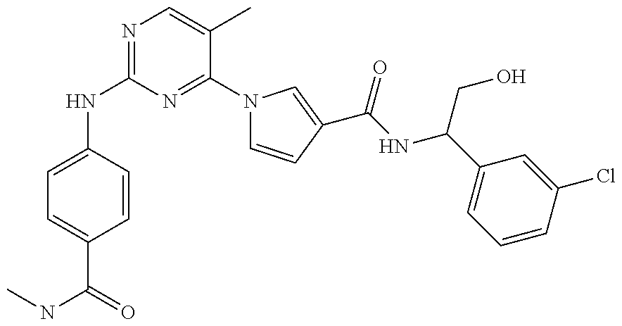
N(C1=NC=C(C)C(N2C=CC(C(NC(C3=CC=CC(Cl)=C3)CO)=O)=C2)=N1)C1=CC=C(C(NC)=O)C=C1
